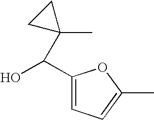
C1(C(O)C2(C)CC2)=CC=C(C)O1
